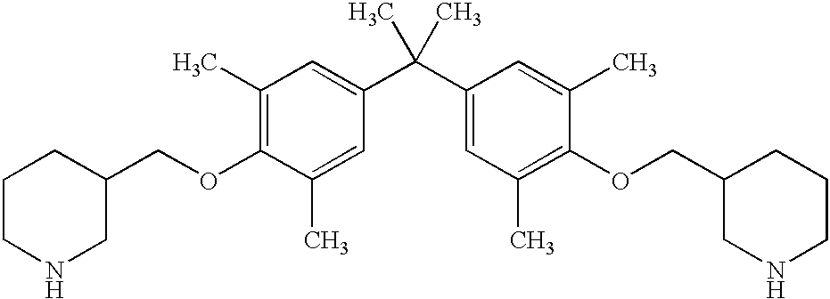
C1(C)=C(OCC2CCCNC2)C(C)=CC(C(C2=CC(C)=C(OCC3CNCCC3)C(C)=C2)(C)C)=C1
